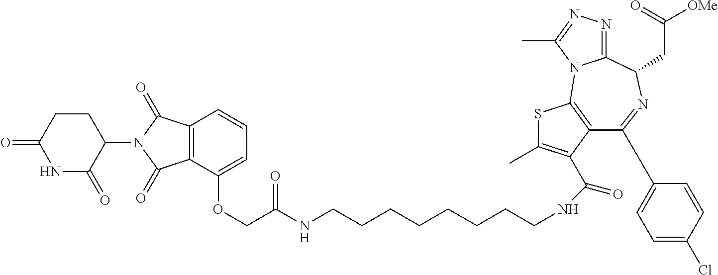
C(CCCCCCCNC(COC1=CC=CC2=C1C(=O)N(C1C(=O)NC(=O)CC1)C2=O)=O)NC(C1=C(C)SC2=C1C(C1=CC=C(Cl)C=C1)=NC(CC([OMe])=O)C1=NN=C(C)N12)=O
